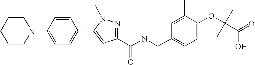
N1(C2=CC=C(C3=CC(C(NCC4=CC=C(OC(C(=O)O)(C)C)C(C)=C4)=O)=NN3C)C=C2)CCCCC1
